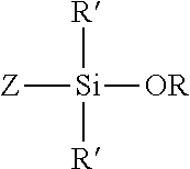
[Z][Si]([OR])([R])[R]
